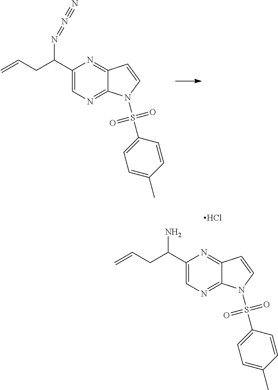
C1(C(CC=C)N)=CN=C2C(=N1)C=CN2S(C1=CC=C(C)C=C1)(=O)=O.Cl.C1(C(CC=C)N=N#N)=CN=C2C(=N1)C=CN2S(C1=CC=C(C)C=C1)(=O)=O
